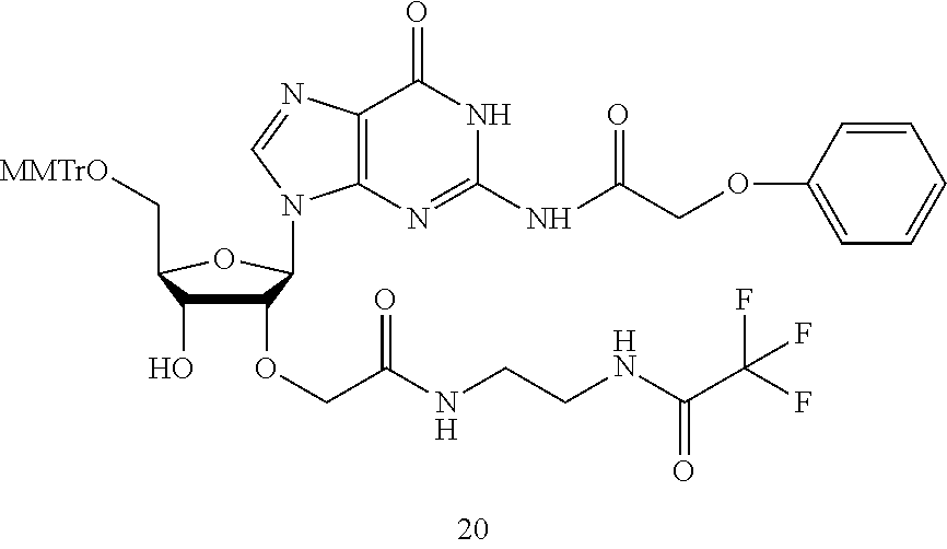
C1(OCC(=O)NCCNC(C(F)(F)F)=O)C(O)C(C[MMTrO])OC1N1C2=C(N=C1)C(=O)NC(NC(COC1=CC=CC=C1)=O)=N2
